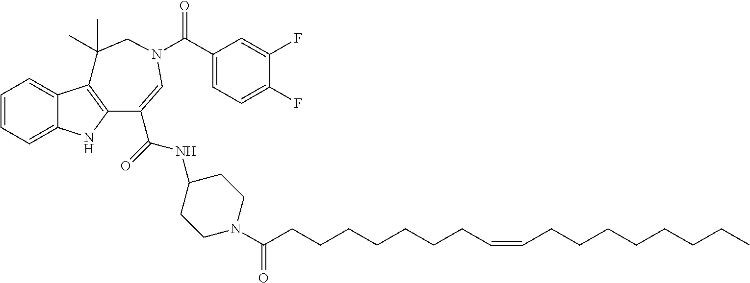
C1=CC=C2C(=C1)C1=C(N2)C(C(NC2CCN(C(CCCCCCCC=CCCCCCCCC)=O)CC2)=O)=CN(C(=O)C2=CC=C(F)C(F)=C2)CC1(C)C
